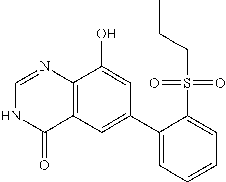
C12=C(C=C(C3=CC=CC=C3S(CCC)(=O)=O)C=C1O)C(=O)NC=N2
